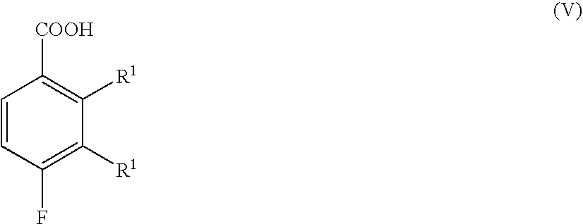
C1=CC(F)=C([R1])C([R1])=C1[COOH]
